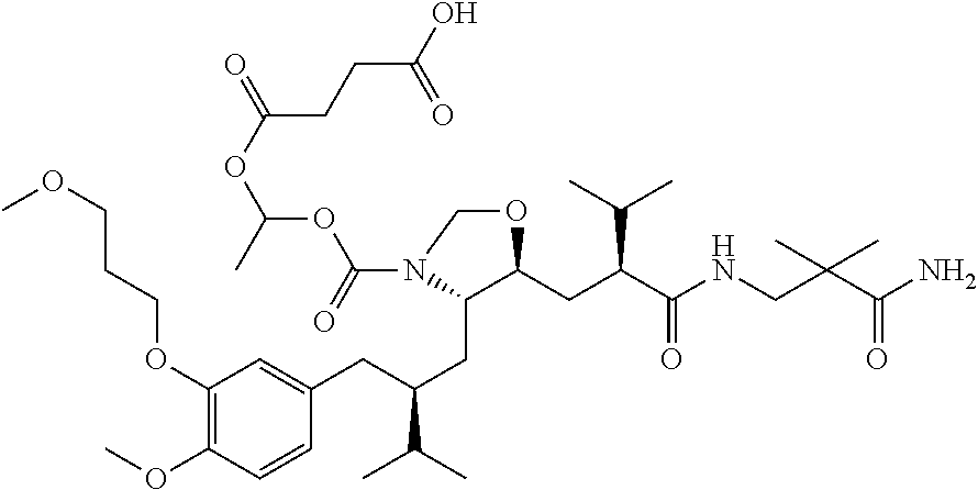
C1(OCCCOC)=C(OC)C=CC(CC(CC2C(CC(C(NCC(C(N)=O)(C)C)=O)C(C)C)OCN2C(=O)OC(OC(=O)CCC(O)=O)C)C(C)C)=C1
